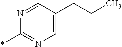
C1=C(CCC)C=NC(*)=N1
